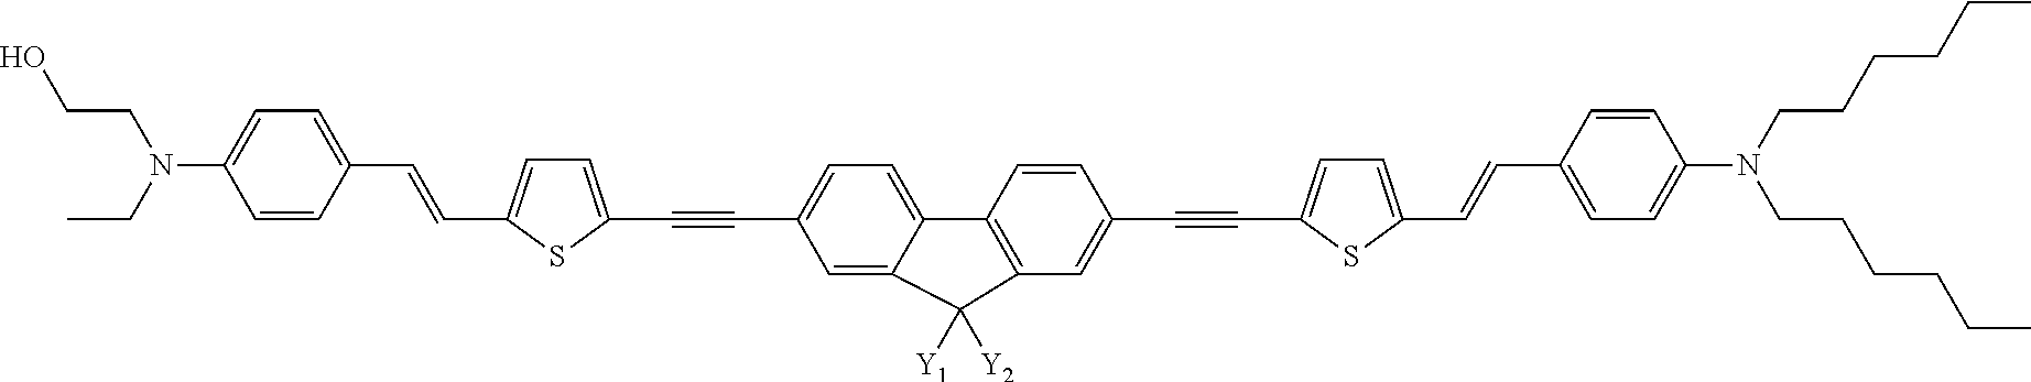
OCCN(CC)C1=CC=C(C=CC2=CC=C(C#CC3=CC=C4C(=C3)C([Y1])([Y2])C3=C4C=CC(C#CC4=CC=C(C=CC5=CC=C(N(CCCCCC)CCCCCC)C=C5)S4)=C3)S2)C=C1
